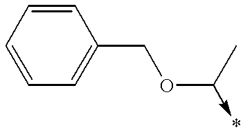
C1=CC=CC(COC(->*)C)=C1
